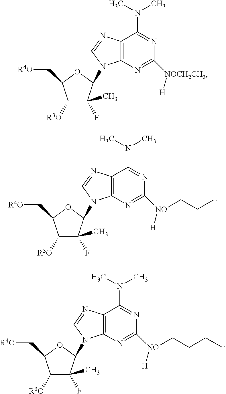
CN(C1=NC([NO]([H])CCC)=NC2=C1N=CN2C1C(C)(F)C([R3O])C(C[R4O])O1)C.CN(C1=NC([NO]([H])CCCC)=NC2=C1N=CN2C1C(C)(F)C([R3O])C(C[R4O])O1)C.CN(C1=NC([NOCH2CH3][H])=NC2=C1N=CN2C1C(C)(F)C([R3O])C(C[R4O])O1)C
